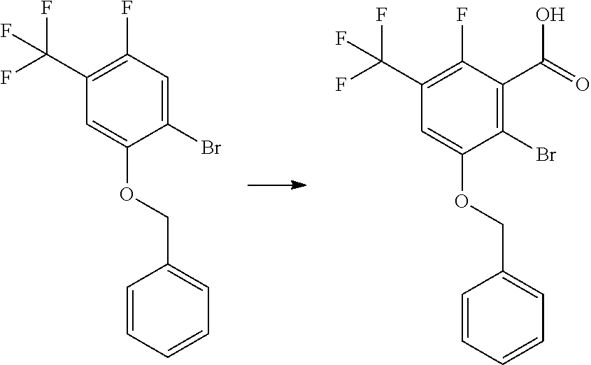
C1(C(F)(F)F)=C(F)C=C(Br)C(OCC2=CC=CC=C2)=C1.C1(C(F)(F)F)=C(F)C(C(=O)O)=C(Br)C(OCC2=CC=CC=C2)=C1
